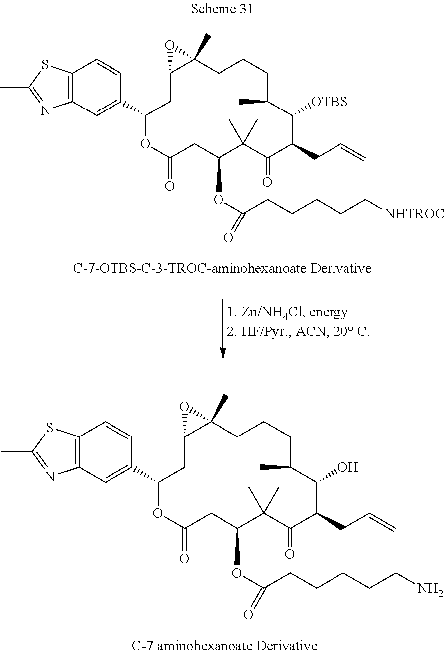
C12=C(SC(C)=N1)C=CC(C1OC(=O)CC(OC(=O)CCCCC[NHTROC])C(C)(C)C(=O)C(CC=C)C([OTBS])C(C)CCCC3(C)C(C1)O3)=C2.C12=C(SC(C)=N1)C=CC(C1OC(=O)CC(OC(=O)CCCCCN)C(C)(C)C(=O)C(CC=C)C(O)C(C)CCCC3(C)C(C1)O3)=C2
